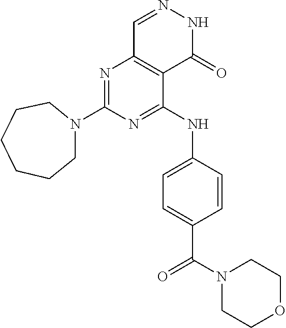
N1=C(N2CCCCCC2)N=C(NC2=CC=C(C(=O)N3CCOCC3)C=C2)C2=C1C=NNC2=O
